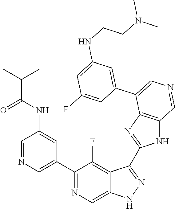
C1(C2=CN=CC(NC(=O)C(C)C)=C2)=NC=C2C(=C1F)C(C1=NC3=C(N1)C=NC=C3C1=CC(NCCN(C)C)=CC(F)=C1)=NN2
